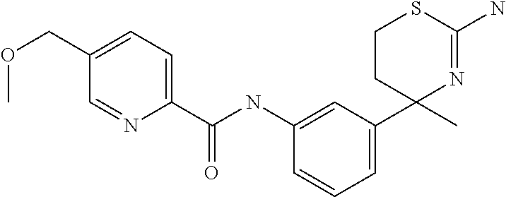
C1=NC(C(NC2=CC(C3(C)N=C(N)SCC3)=CC=C2)=O)=CC=C1COC
